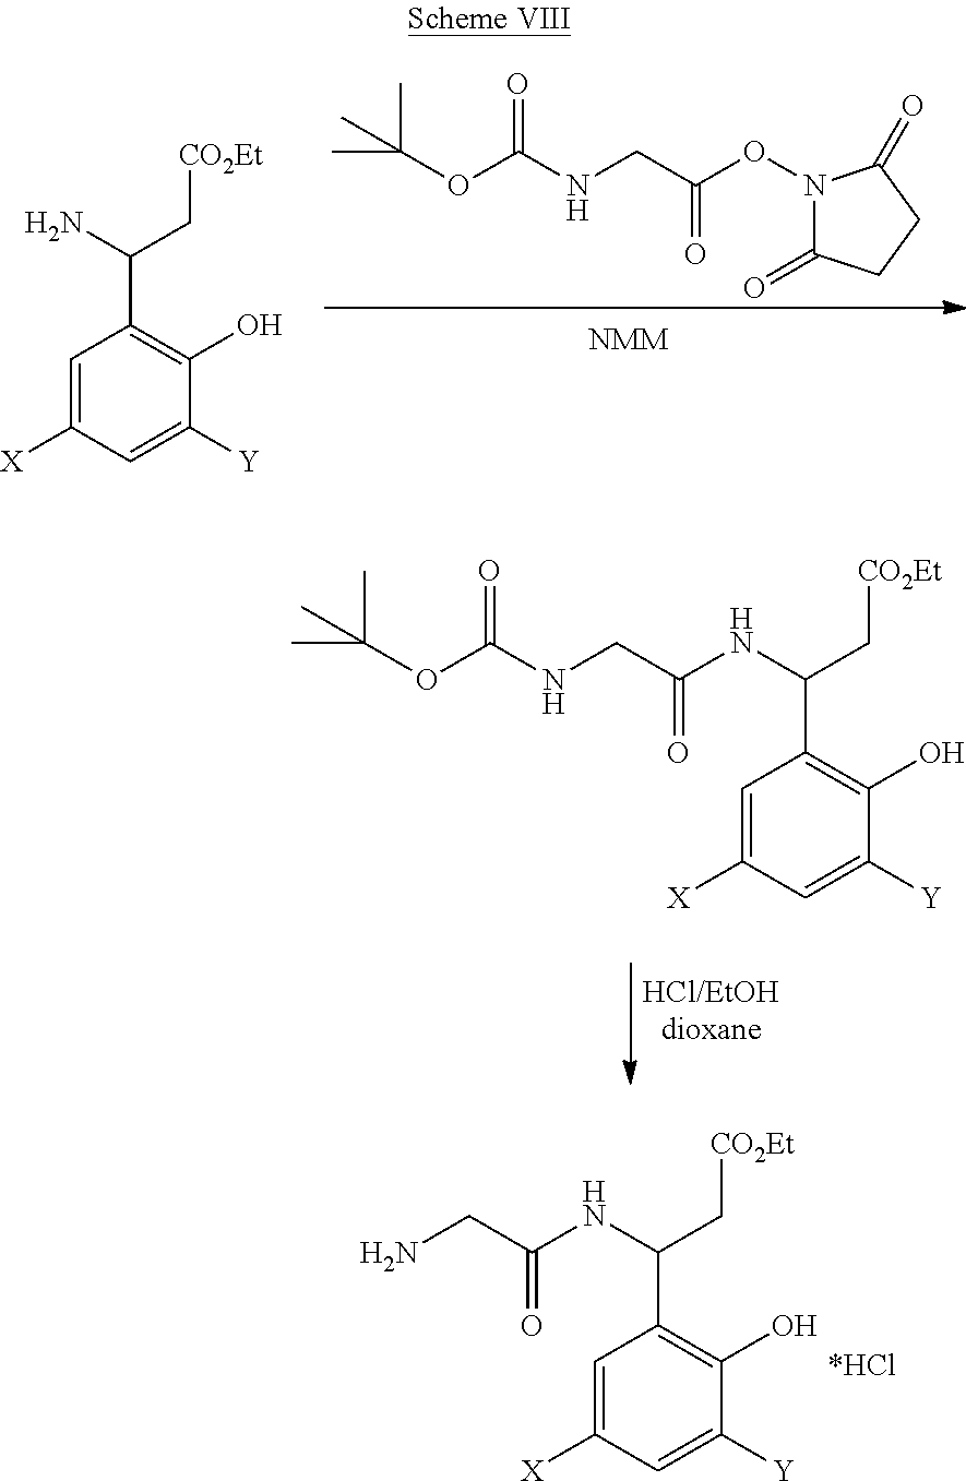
C1=C([X])C=C([Y])C(O)=C1C(N)C[CO2Et].C(OC(NCC(ON1C(=O)CCC1=O)=O)=O)(C)(C)C.C(OC(NCC(NC(C1=C(O)C([Y])=CC([X])=C1)C[CO2Et])=O)=O)(C)(C)C.NCC(NC(C1=C(O)C([Y])=CC([X])=C1)C[CO2Et])=O
